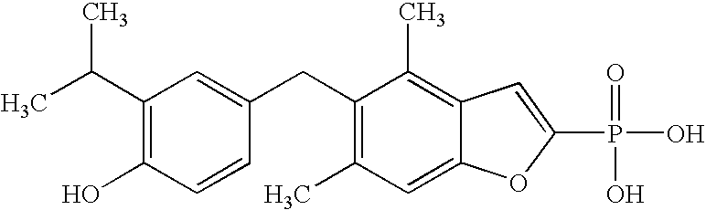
CC(C1=C(O)C=CC(CC2=C(C)C=C3C(=C2C)C=C(P(=O)(O)O)O3)=C1)C
